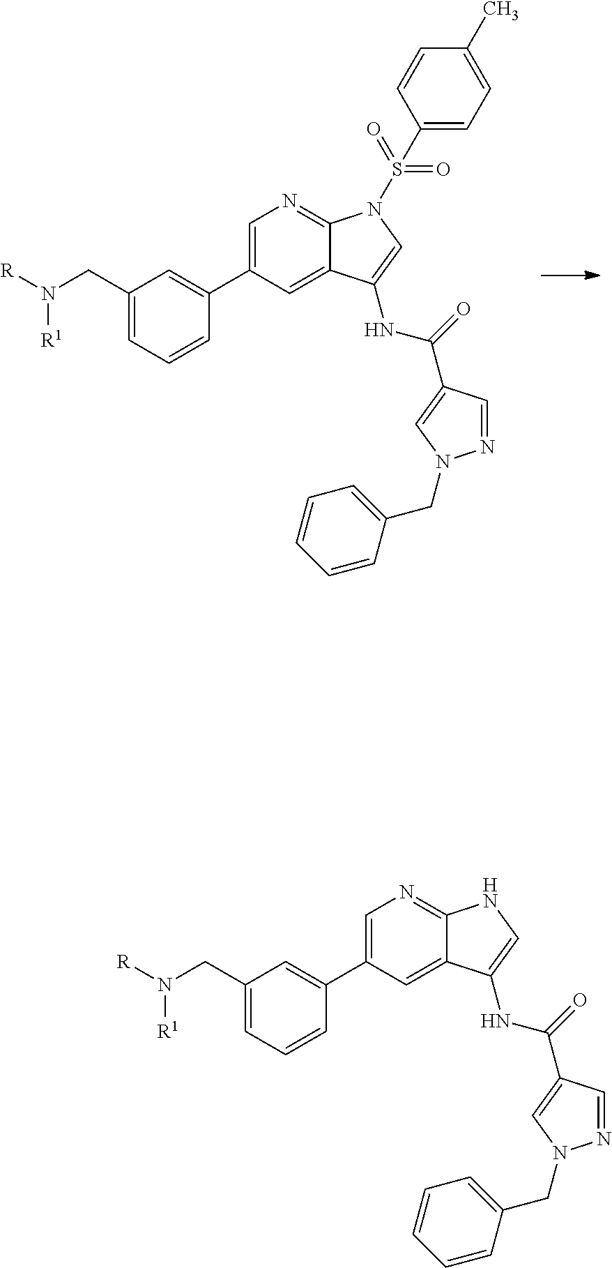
C1=C(C2=CC(CN([R])[R1])=CC=C2)C=C2C(=N1)N(S(=O)(=O)C1=CC=C(C)C=C1)C=C2NC(=O)C1=CN(CC2=CC=CC=C2)N=C1.C1=C(C2=CC(CN([R])[R1])=CC=C2)C=C2C(=N1)NC=C2NC(=O)C1=CN(CC2=CC=CC=C2)N=C1
